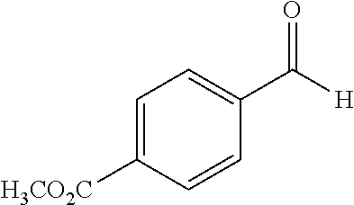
C1=C([H3CO2C])C=CC(C([H])=O)=C1
